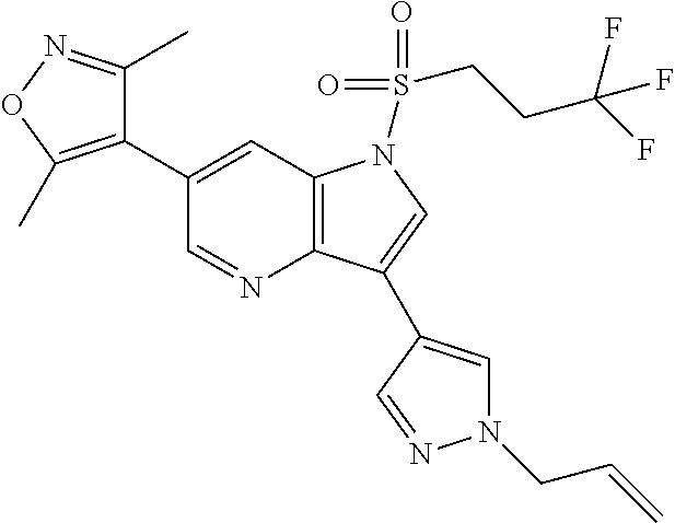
C1(C2=C(C)ON=C2C)=CC2=C(N=C1)C(C1=CN(CC=C)N=C1)=CN2S(=O)(=O)CCC(F)(F)F
